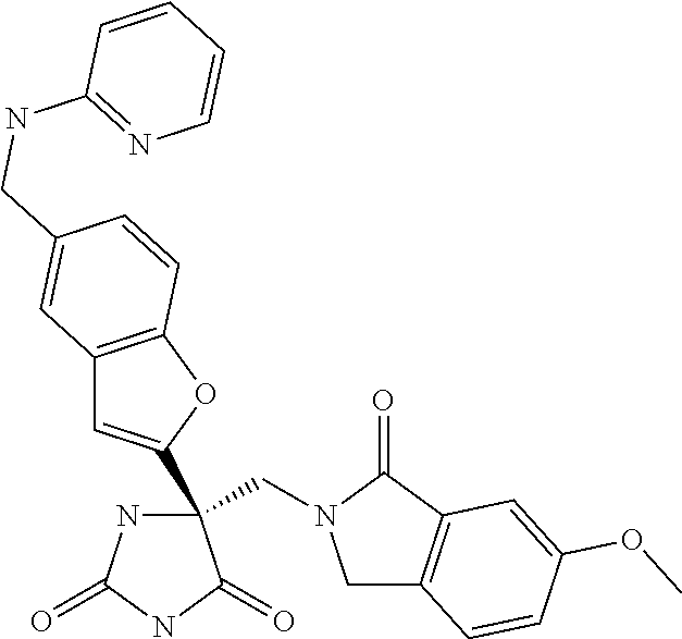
C(C1(C2=CC3=C(O2)C=CC(CNC2=NC=CC=C2)=C3)NC(=O)NC1=O)N1CC2=C(C1=O)C=C(OC)C=C2
